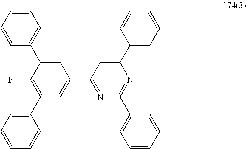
C1(C2=NC(C3=CC=CC=C3)=NC(C3=CC=CC=C3)=C2)=CC(C2=CC=CC=C2)=C(F)C(C2=CC=CC=C2)=C1
